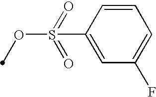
C1=CC(S(OC)(=O)=O)=CC(F)=C1
